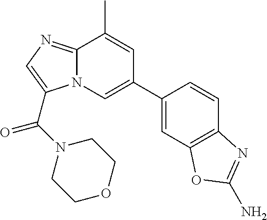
N12C(=NC=C1C(=O)N1CCOCC1)C(C)=CC(C1=CC3=C(C=C1)N=C(N)O3)=C2
